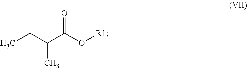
CCC(C(O[R1])=O)C
